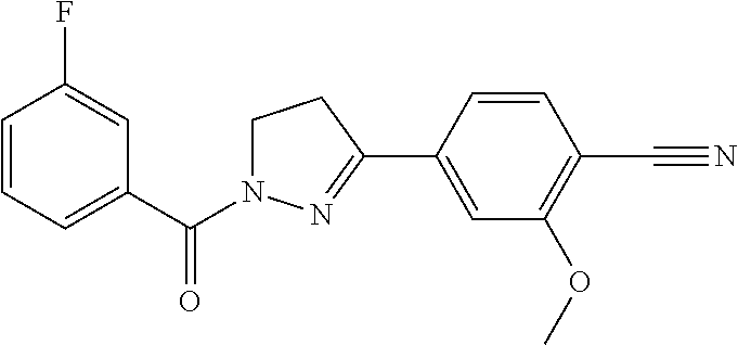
C1=CC=C(C(=O)N2CCC(C3=CC(OC)=C(C#N)C=C3)=N2)C=C1F
